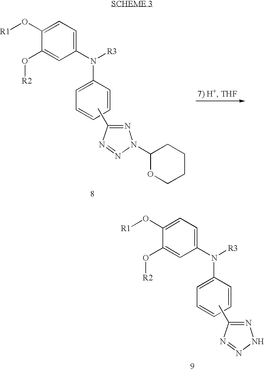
C1(N([R3])C2=CC=CC=C2)=CC=C(O[R1])C(O[R2])=C1.CC1=NN(C2OCCCC2)N=N1.C1(N([R3])C2=CC=CC=C2)=CC=C(O[R1])C(O[R2])=C1.CC1=NNN=N1
